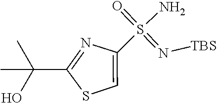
N([TBS])=S(N)(=O)C1=CSC(C(O)(C)C)=N1
